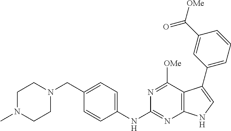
C1N(C)CCN(CC2=CC=C(NC3=NC4=C(C([OMe])=N3)C(C3=CC=CC(C([OMe])=O)=C3)=CN4)C=C2)C1
